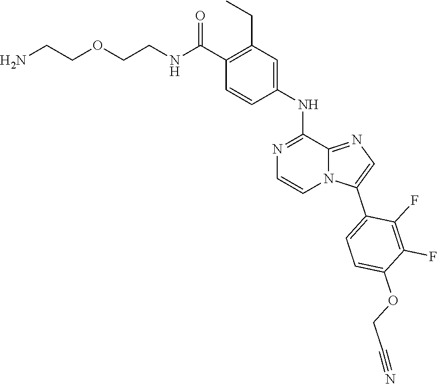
C(CNC(C1=C(CC)C=C(NC2=NC=CN3C2=NC=C3C2=CC=C(OCC#N)C(F)=C2F)C=C1)=O)OCCN
